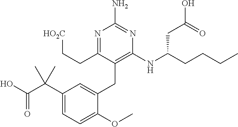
C1=C(C(C(O)=O)(C)C)C=C(CC2=C(NC(CCCC)CC(O)=O)N=C(N)N=C2CC[HO2C])C(OC)=C1
